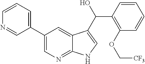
C1(C2=CN=C3C(=C2)C(C(O)C2=C(OC[CF3])C=CC=C2)=CN3)=CC=CN=C1
